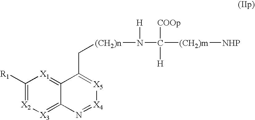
C1([R1])=[X2][X3]=C2C(=[X1]1)C(C[(CH2)n]N(C([(CH2)m][NHP])([COOp])[H])[H])=[X5][X4]=N2
